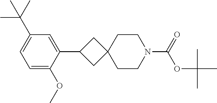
C1(C2CC3(C2)CCN(C(=O)OC(C)(C)C)CC3)=CC(C(C)(C)C)=CC=C1OC
